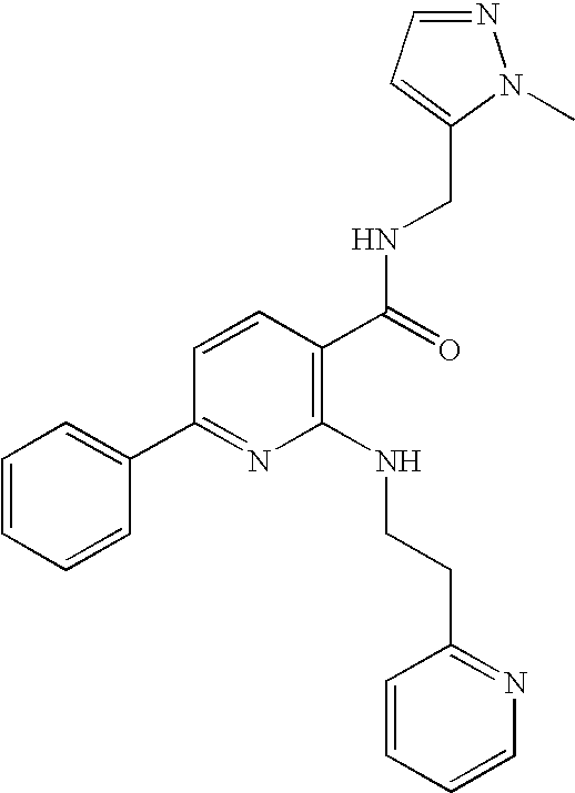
C(NC(C1=C(NCCC2=NC=CC=C2)N=C(C2=CC=CC=C2)C=C1)=O)C1=CC=NN1C
